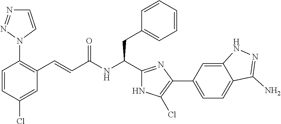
C1(Cl)=CC(C=CC(NC(CC2=CC=CC=C2)C2=NC(C3=CC=C4C(=C3)NN=C4N)=C(Cl)N2)=O)=C(N2C=CN=N2)C=C1
